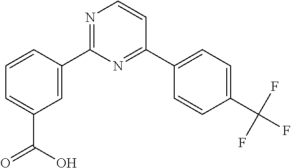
C1=CC(C2=NC=CC(C3=CC=C(C(F)(F)F)C=C3)=N2)=CC(C(=O)O)=C1
